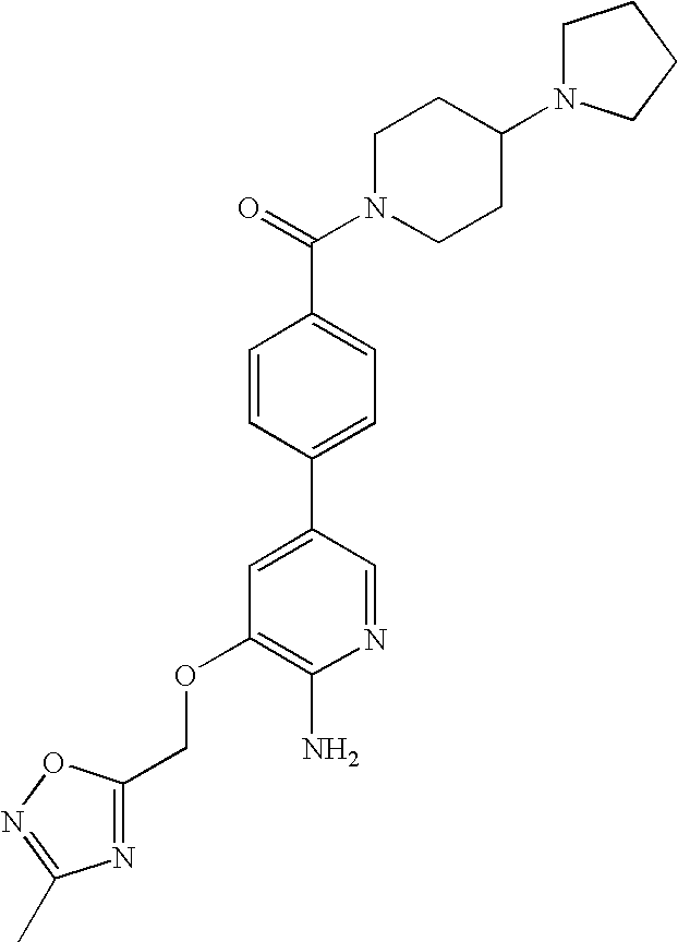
C(OC1=C(N)N=CC(C2=CC=C(C(=O)N3CCC(N4CCCC4)CC3)C=C2)=C1)C1=NC(C)=NO1
